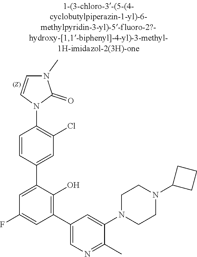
C1C(N2CCN(C3=CC(C4=C(O)C(C5=CC(Cl)=C(N6C=CN(C)C6=O)C=C5)=CC(F)=C4)=CN=C3C)CC2)CC1
